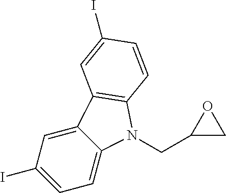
C1=C(I)C=C2C(=C1)N(CC1CO1)C1=C2C=C(I)C=C1
